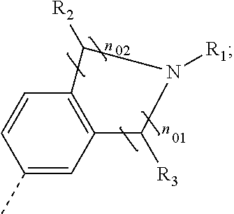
C12=C(C=CC(C)=C1)C([R2])N([R1])C2[R3]
